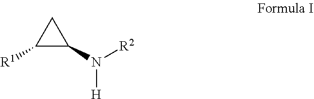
C1([R1])C(N([H])[R2])C1
